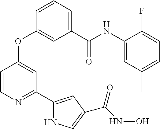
C1(C(NC2=CC(C)=CC=C2F)=O)=CC=CC(OC2=CC(C3=CC(C(NO)=O)=CN3)=NC=C2)=C1
